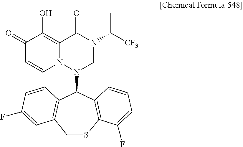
C12=C(O)C(=O)C=CN1N(C1C3=C(SCC4=C1C=CC(F)=C4)C(F)=CC=C3)CN(C([CF3])C)C2=O
